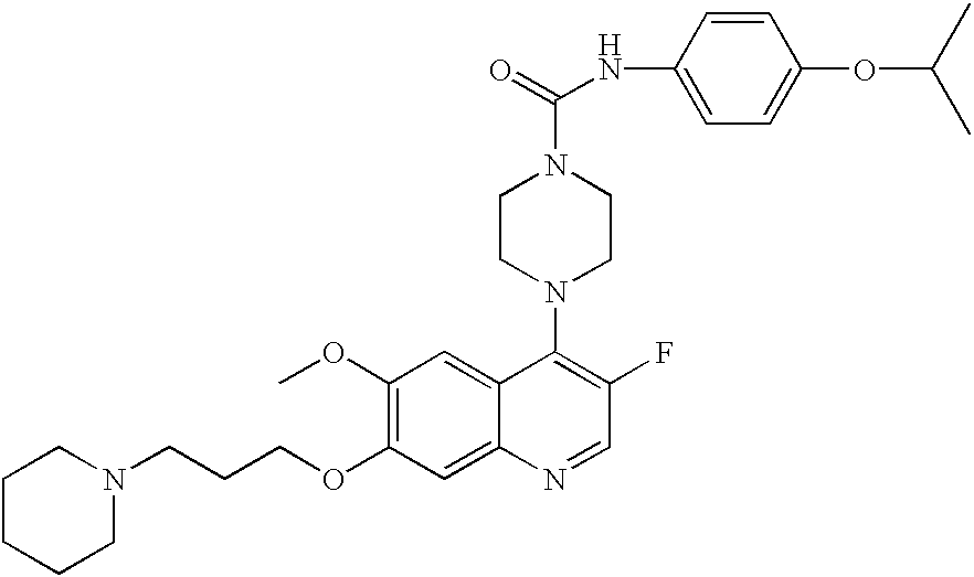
N1(CCCOC2=C(OC)C=C3C(=C2)N=CC(F)=C3N2CCN(C(NC3=CC=C(OC(C)C)C=C3)=O)CC2)CCCCC1
